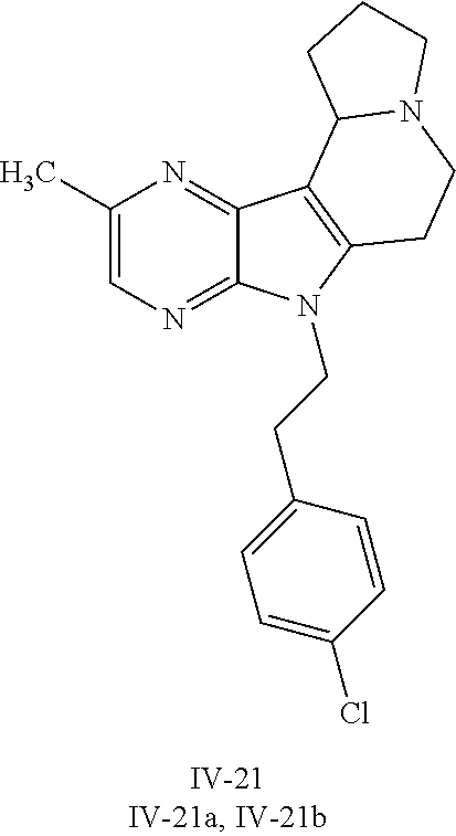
C1(C)=CN=C2C(=N1)C1=C(N2CCC2=CC=C(Cl)C=C2)CCN2C1CCC2
